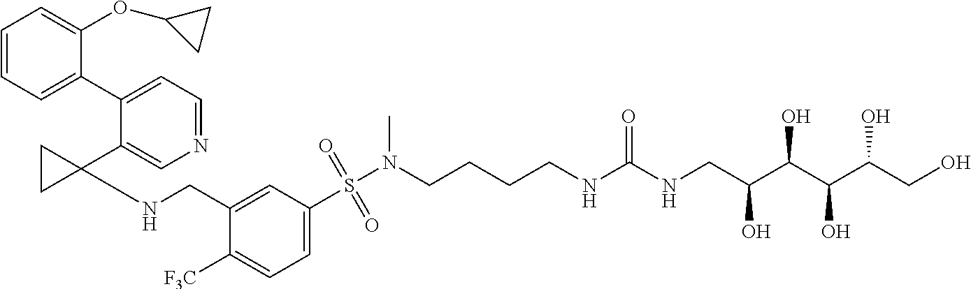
C1=CC=C(C2=CC=NC=C2C2(NCC3=CC(S(N(CCCCNC(NCC(C(C(C(CO)O)O)O)O)=O)C)(=O)=O)=CC=C3[F3C])CC2)C(OC2CC2)=C1
